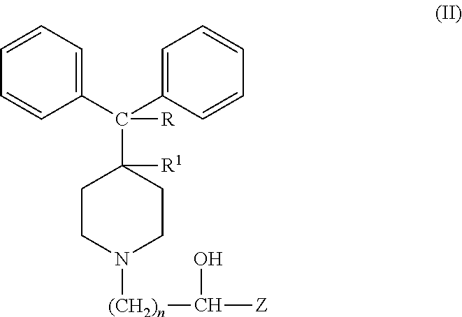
C1CN([(CH2)n]C(O)[Z])CCC1([R1])C(C1=CC=CC=C1)(C1=CC=CC=C1)[R]
